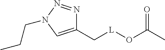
C1(C[L]OC(C)=O)=CN(CCC)N=N1
